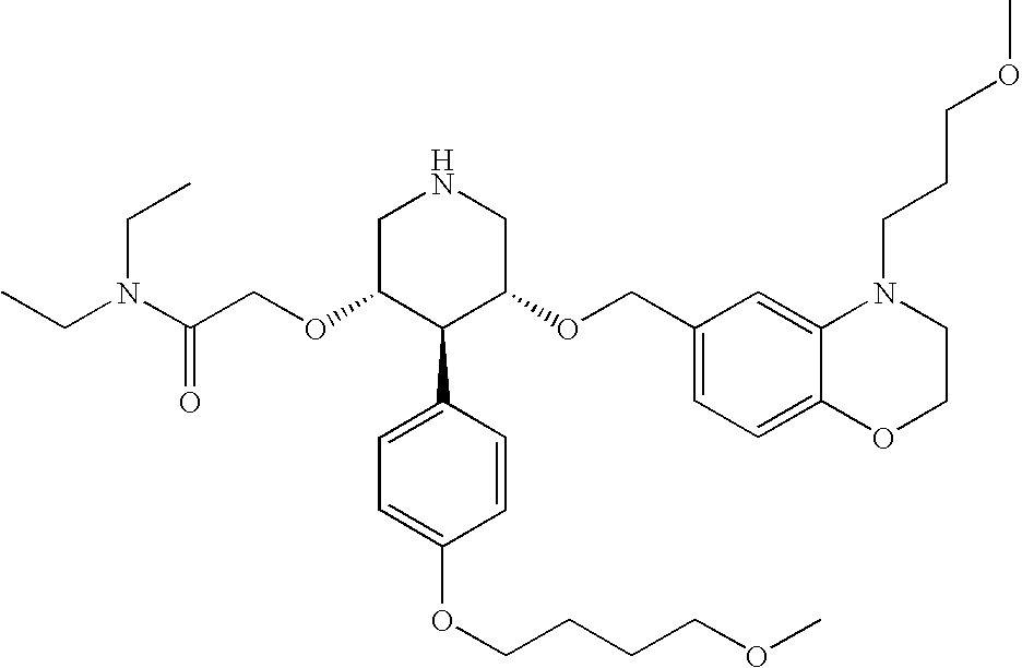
O(C1C(C2=CC=C(OCCCCOC)C=C2)C(OCC2=CC=C3C(=C2)N(CCCOC)CCO3)CNC1)CC(N(CC)CC)=O
